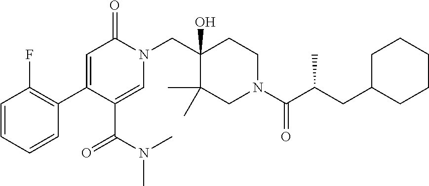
N1(CC2(O)C(C)(C)CN(C(=O)C(CC3CCCCC3)C)CC2)C(=O)C=C(C2=C(F)C=CC=C2)C(C(=O)N(C)C)=C1
